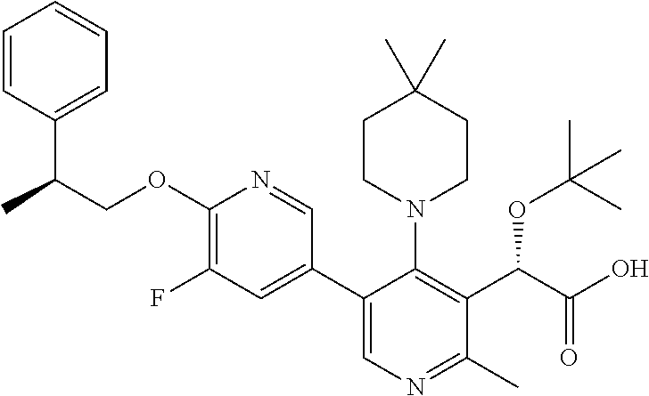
O(C1=C(F)C=C(C2=CN=C(C)C(C(C(O)=O)OC(C)(C)C)=C2N2CCC(C)(C)CC2)C=N1)CC(C)C1=CC=CC=C1
